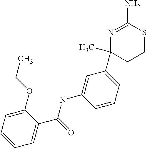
C1(C2(C)N=C(N)SCC2)=CC=CC(NC(C2=CC=CC=C2OCC)=O)=C1
